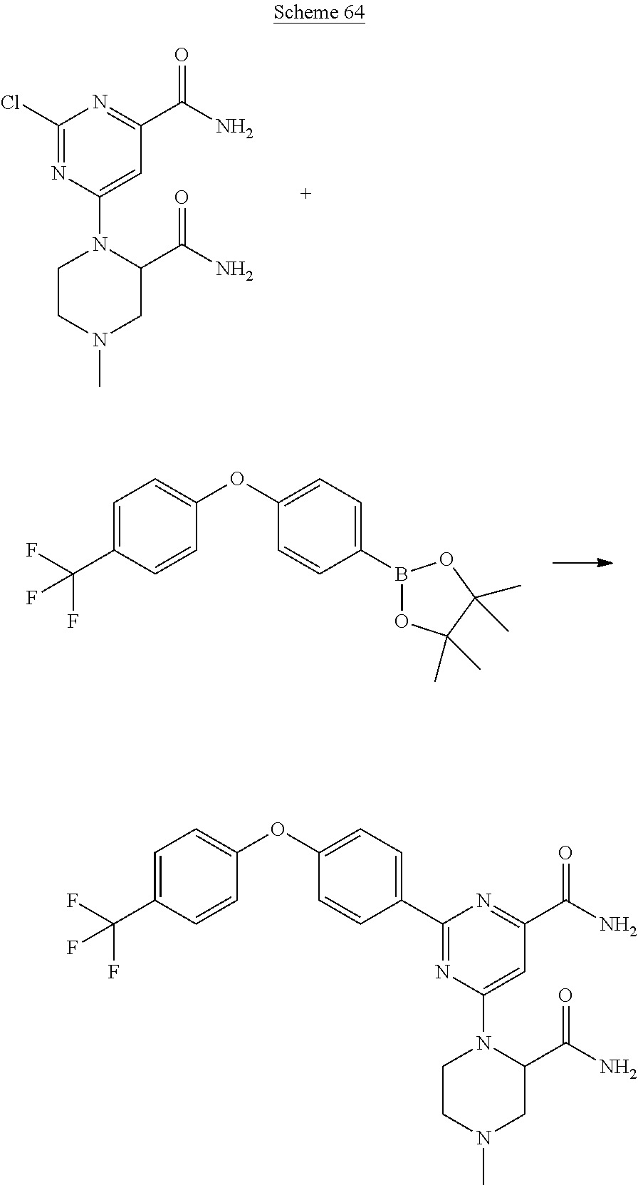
C1(Cl)=NC(N2CCN(C)CC2C(N)=O)=CC(C(N)=O)=N1.C1=C(C(F)(F)F)C=CC(OC2=CC=C(B3OC(C)(C)C(C)(C)O3)C=C2)=C1.C1(C2=CC=C(OC3=CC=C(C(F)(F)F)C=C3)C=C2)=NC(N2CCN(C)CC2C(N)=O)=CC(C(N)=O)=N1
